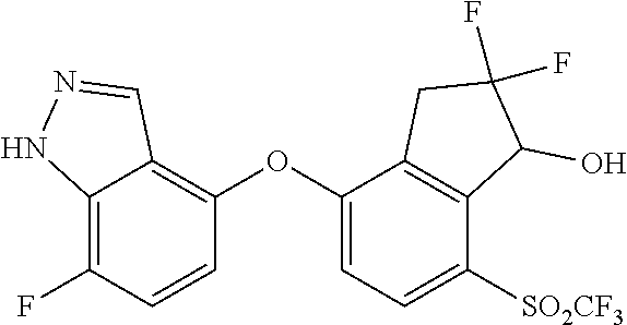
C12=C(F)C=CC(OC3=CC=C([SO2CF3])C4=C3CC(F)(F)C4O)=C1C=NN2
